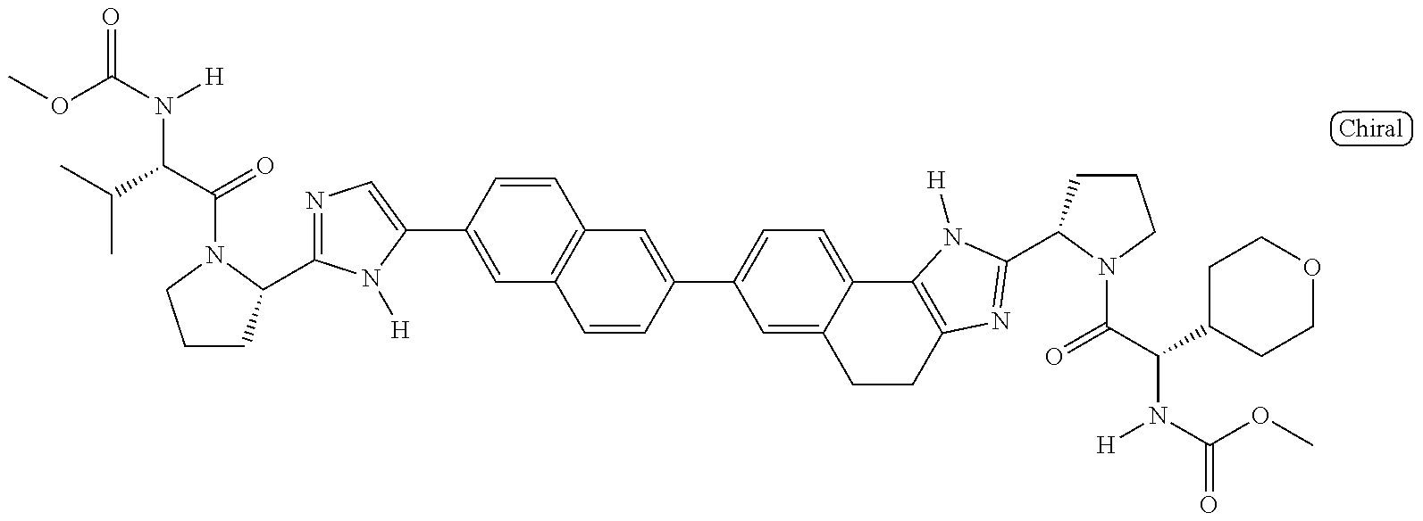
COC(N([H])C(C(=O)N1C(C2=NC=C(C3=CC4=C(C=C3)C=C(C3=CC=C5C(=C3)CCC3=C5N([H])C(C5CCCN5C(=O)C(N([H])C(=O)OC)C5CCOCC5)=N3)C=C4)N2[H])CCC1)C(C)C)=O
